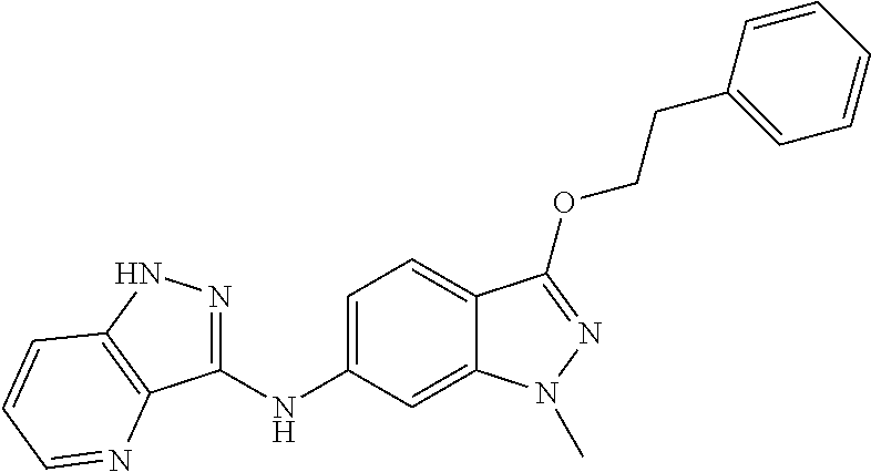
C1(NC2=CC=C3C(=C2)N(C)N=C3OCCC2=CC=CC=C2)=NNC2=C1N=CC=C2
